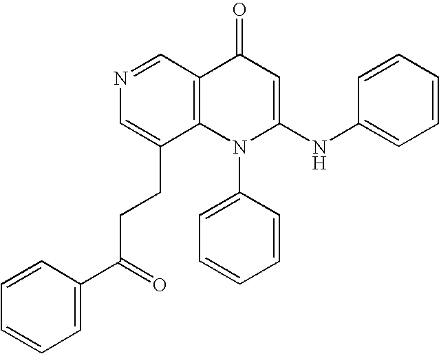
N1=CC2=C(C(CCC(C3=CC=CC=C3)=O)=C1)N(C1=CC=CC=C1)C(NC1=CC=CC=C1)=CC2=O
